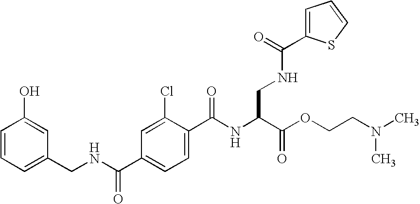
C1(O)=CC(CNC(C2=CC=C(C(NC(C(OCCN(C)C)=O)CNC(=O)C3=CC=CS3)=O)C(Cl)=C2)=O)=CC=C1
